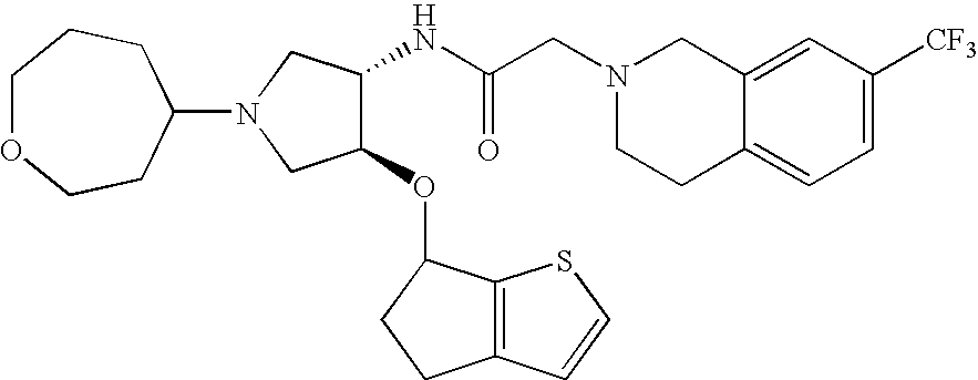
C12=CC([CF3])=CC=C1CCN(CC(NC1C(OC3C4=C(CC3)C=CS4)CN(C3CCOCCC3)C1)=O)C2
